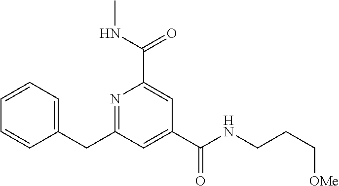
C1=CC=C(CC2=NC(C(NC)=O)=CC(C(NCCC[OMe])=O)=C2)C=C1
